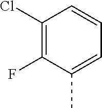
C1(Cl)=C(F)C(C)=CC=C1
